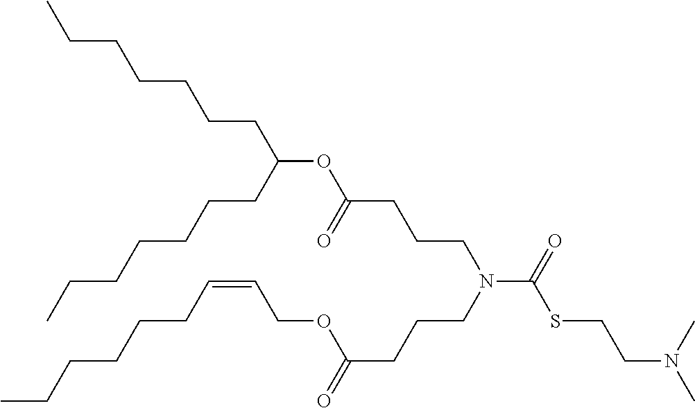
CCCCCCCC(OC(CCCN(C(=O)SCCN(C)C)CCCC(=O)OCC=CCCCCCC)=O)CCCCCCC
